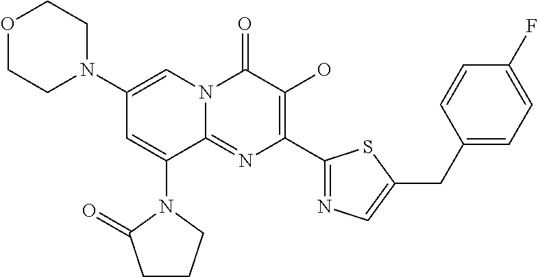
O1CCN(C2=CN3C(=NC(C4=NC=C(CC5=CC=C(F)C=C5)S4)=C(O)C3=O)C(N3C(=O)CCC3)=C2)CC1
